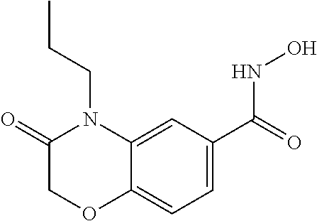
C(C)CN1C(=O)COC2=CC=C(C(NO)=O)C=C12
